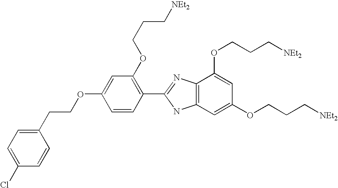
C1(CCOC2=CC(OCCC[NEt2])=C(C3=NC4=C(N3)C=C(OCCC[NEt2])C=C4OCCC[NEt2])C=C2)=CC=C(Cl)C=C1
